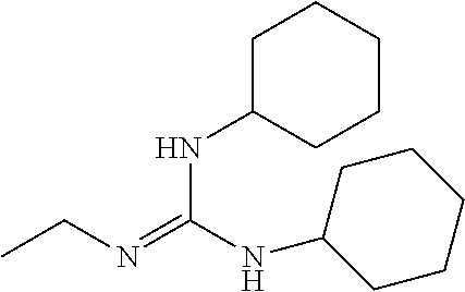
C1CCC(NC(NC2CCCCC2)=NCC)CC1
